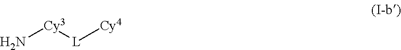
[Cy3]([L][Cy4])N
